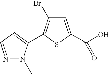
C1=C(C(O)=O)SC(C2=CC=NN2C)=C1Br
